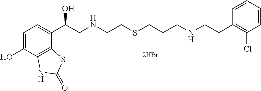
C1=C(O)C2=C(C(C(CNCCSCCCNCCC3=C(Cl)C=CC=C3)O)=C1)SC(=O)N2
